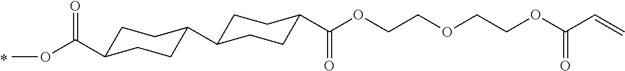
O=C(OC)C1CCC(C2CCC(C(OCCOCCOC(C=C)=O)=O)CC2)CC1
